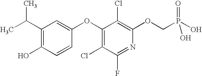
CC(C1=C(O)C=CC(OC2=C(Cl)C(F)=NC(OCP(O)(=O)O)=C2Cl)=C1)C
